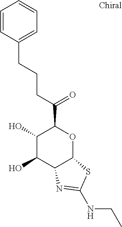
C1(O)C(O)C2C(OC1C(=O)CCCC1=CC=CC=C1)SC(NCC)=N2
